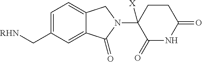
C1=C(C[RHN])C=C2C(=C1)CN(C1([X])C(=O)NC(=O)CC1)C2=O
